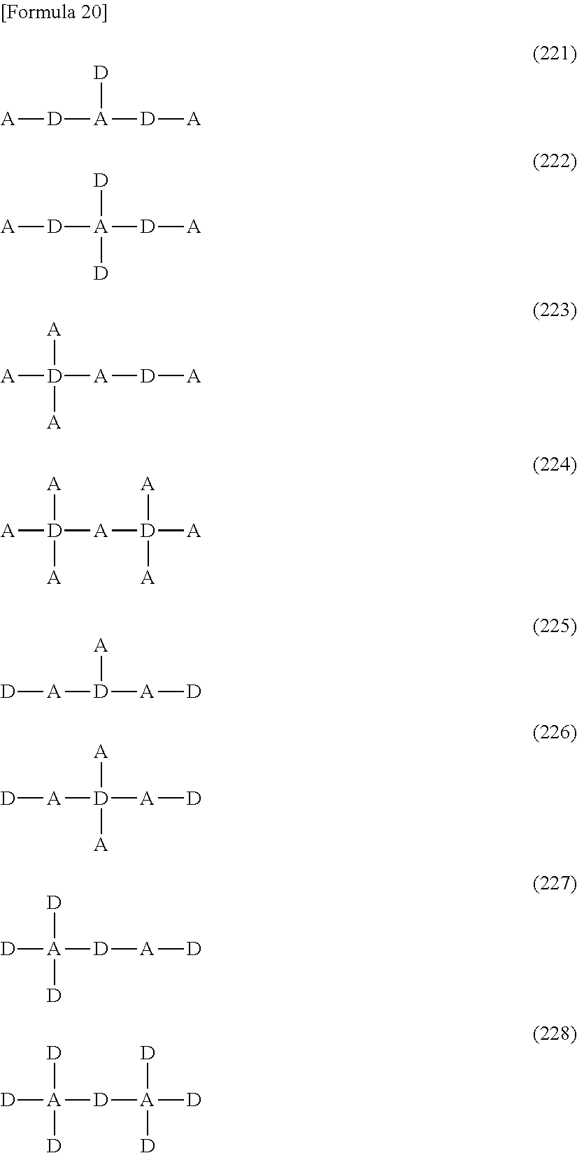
[A][D][A]([D][A])[D].[A][D][A]([D][A])([D])[D].[A][D]([A][D][A])([A])[A].[A][D]([A][D]([A])([A])[A])([A])[A].[D][A][D]([A][D])[A].[D][A][D]([A][D])([A])[A].[D][A]([D][A][D])([D])[D].[D][A]([D][A]([D])([D])[D])([D])[D]
